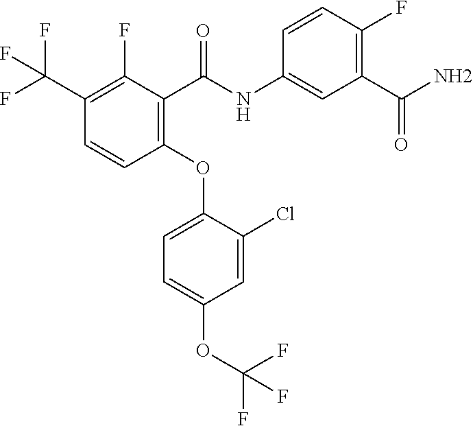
FC(C1=C(F)C(C(NC2=CC(C(N)=O)=C(F)C=C2)=O)=C(OC2=CC=C(OC(F)(F)F)C=C2Cl)C=C1)(F)F
